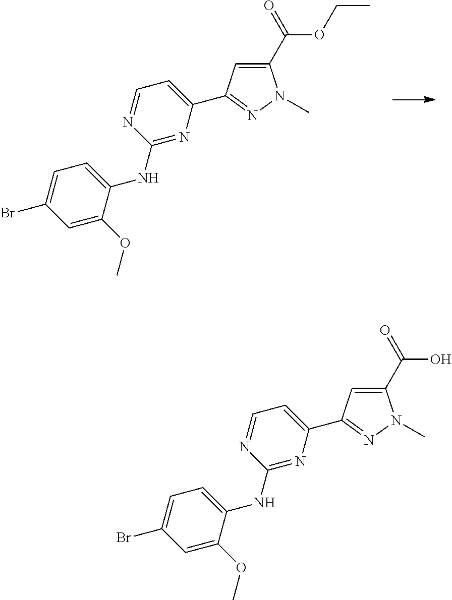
C(C)OC(C1=CC(C2=CC=NC(NC3=CC=C(Br)C=C3OC)=N2)=NN1C)=O.OC(C1=CC(C2=CC=NC(NC3=CC=C(Br)C=C3OC)=N2)=NN1C)=O
